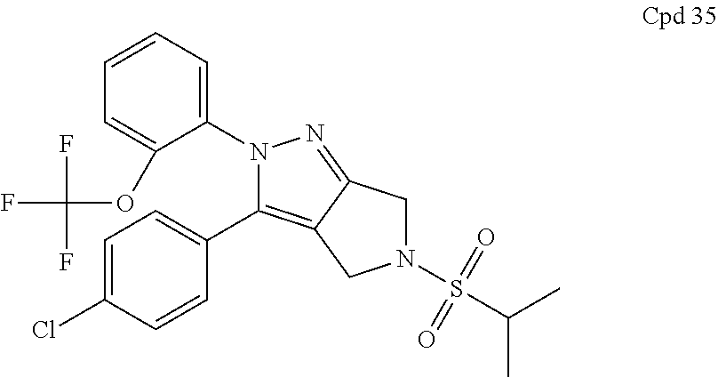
C1(N2C(C3=CC=C(Cl)C=C3)=C3C(=N2)CN(S(=O)(=O)C(C)C)C3)=CC=CC=C1OC(F)(F)F
